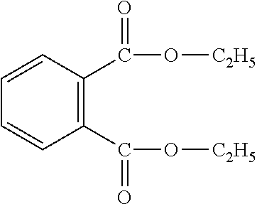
C1=CC(C(=O)O[C2H5])=C(C(O[C2H5])=O)C=C1
